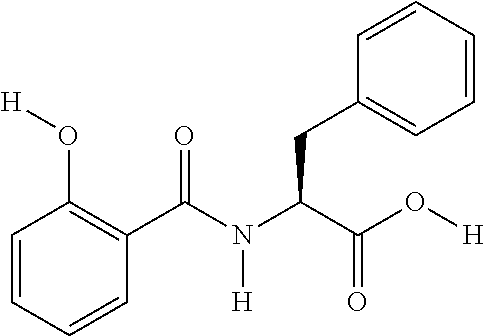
C1(C(N(C(C(O[H])=O)CC2=CC=CC=C2)[H])=O)=C(O[H])C=CC=C1
